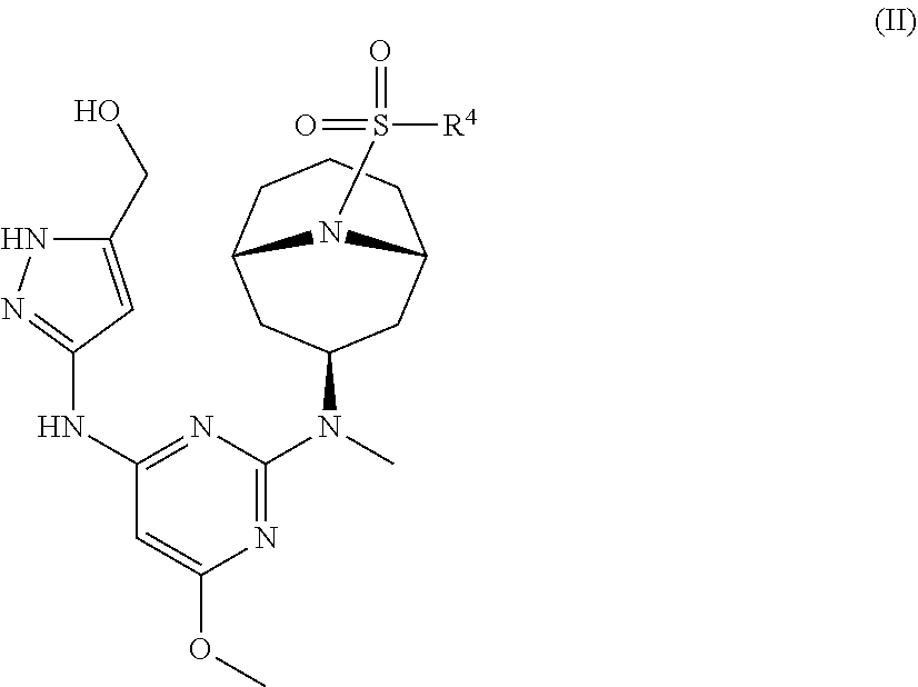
N1=C(NC2=NNC(CO)=C2)C=C(OC)N=C1N(C)C1CC2CCCC(C1)N2S(=O)([R4])=O
